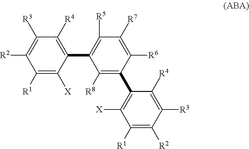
C1([R1])=C([X])C(C2=C([R5])C([R7])=C([R6])C(C3=C([X])C([R1])=C([R2])C([R3])=C3[R4])=C2[R8])=C([R4])C([R3])=C1[R2]
